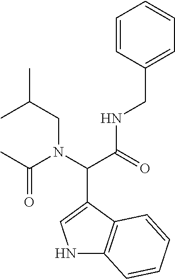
C(CN(C(C(=O)NCC1=CC=CC=C1)C1=CNC2=C1C=CC=C2)C(C)=O)(C)C
